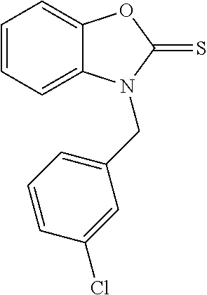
C1=CC=C2C(=C1)OC(=S)N2CC1=CC=CC(Cl)=C1
